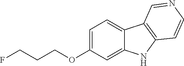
C1=C(OCCCF)C=C2C(=C1)C1=C(N2)C=CN=C1
